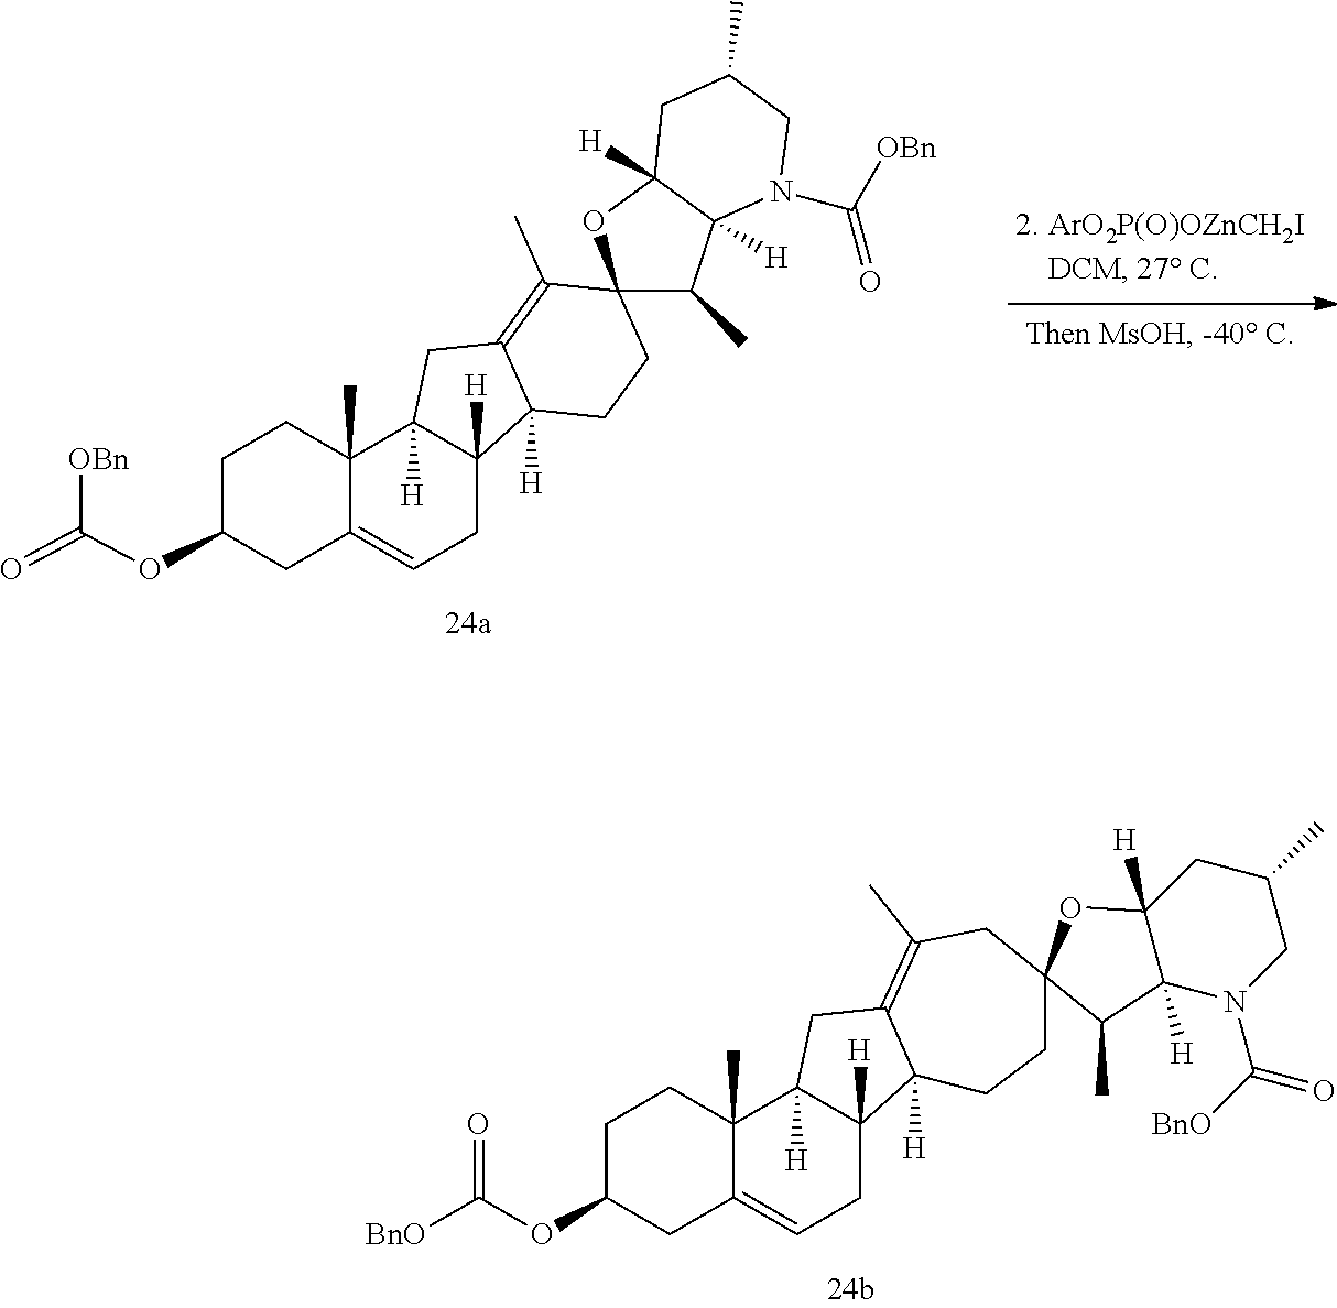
C1C(OC(=O)[BnO])CC2=CCC3([H])C([H])(C2(C)C1)CC1=C(C)CC2(CCC31[H])OC1([H])CC(C)CN(C(=O)[BnO])C1([H])C2C.C1C(OC([OBn])=O)CC2=CCC3([H])C([H])(C2(C)C1)CC1=C(C)C2(CCC31[H])C(C)C1([H])C([H])(O2)CC(C)CN1C(=O)[OBn]
